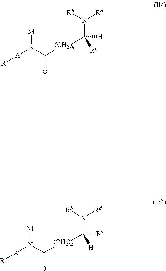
[M]N([A][R])C([(CH2)u]C(N([Rb])[Rd])([Rx])[H])=O.[M]N([A][R])C([(CH2)u]C(N([Rb])[Rd])([H])[Rx])=O
